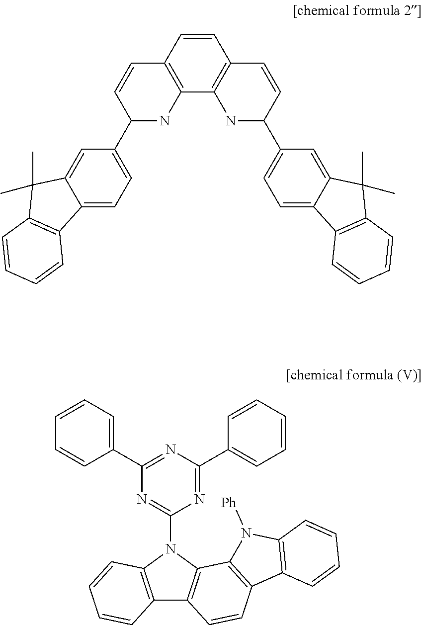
C1=CC2=C(C3=C1C=CC(C1=CC=C4C(=C1)C(C)(C)C1=C4C=CC=C1)N3)NC(C1=CC=C3C(=C1)C(C)(C)C1=C3C=CC=C1)C=C2.C12=C(N(C3=NC(C4=CC=CC=C4)=NC(C4=CC=CC=C4)=N3)C3=C1C=CC1=C3N([Ph])C3=C1C=CC=C3)C=CC=C2
